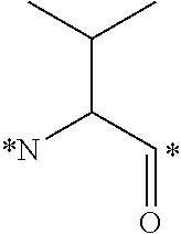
CC(C)C(C=O)[*N]
